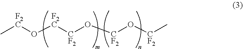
O([CF2]C)[CF2]O[CF2][F2C]O[F2C]C
